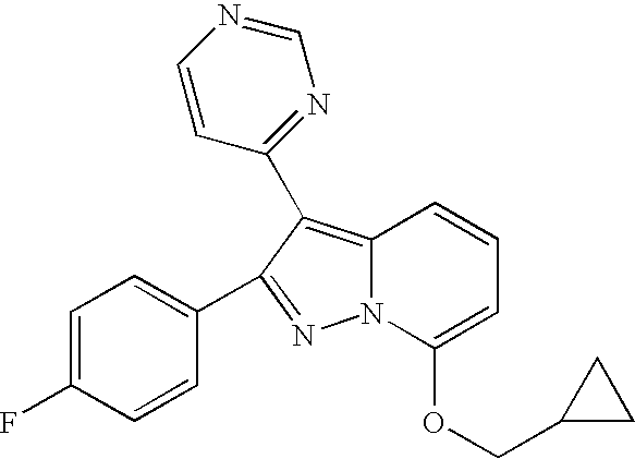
C1=C(F)C=CC(C2=NN3C(=C2C2=NC=NC=C2)C=CC=C3OCC2CC2)=C1
